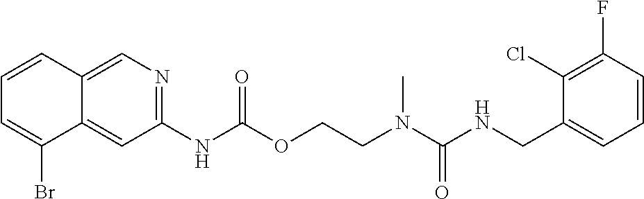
C1(F)=C(Cl)C(CNC(N(CCOC(NC2=NC=C3C(=C2)C(Br)=CC=C3)=O)C)=O)=CC=C1
